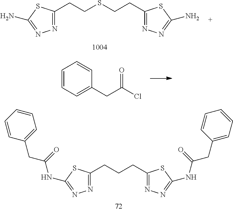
C1=C(CC(NC2=NN=C(CCCC3=NN=C(NC(CC4=CC=CC=C4)=O)S3)S2)=O)C=CC=C1.C(CSCCC1=NN=C(N)S1)C1=NN=C(N)S1.C1=CC=CC(CC(Cl)=O)=C1
